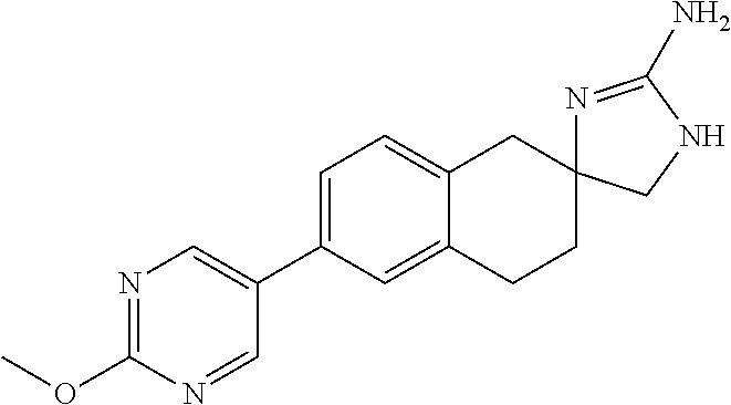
C1=C(C2=CN=C(OC)N=C2)C=C2C(=C1)CC1(CC2)N=C(N)NC1
